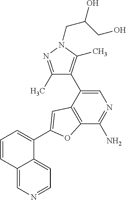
C12=CN=CC=C1C(C1=CC3=C(C(N)=NC=C3C3=C(C)N(CC(CO)O)N=C3C)O1)=CC=C2
